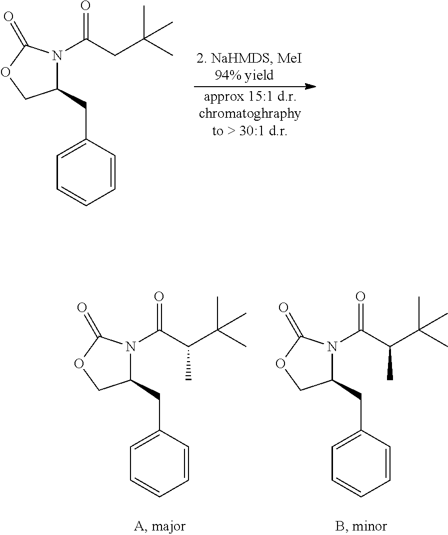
C1=C(CC2N(C(CC(C)(C)C)=O)C(=O)OC2)C=CC=C1.C1=C(CC2N(C(C(C(C)(C)C)C)=O)C(=O)OC2)C=CC=C1.C1=C(CC2N(C(C(C(C)(C)C)C)=O)C(=O)OC2)C=CC=C1
